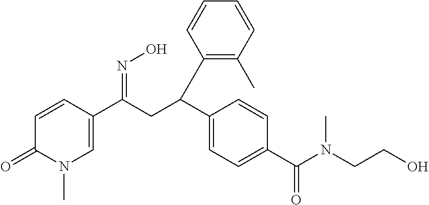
C1=CC(C(C2=CC=C(C(N(CCO)C)=O)C=C2)CC(C2=CN(C)C(=O)C=C2)=NO)=C(C)C=C1
